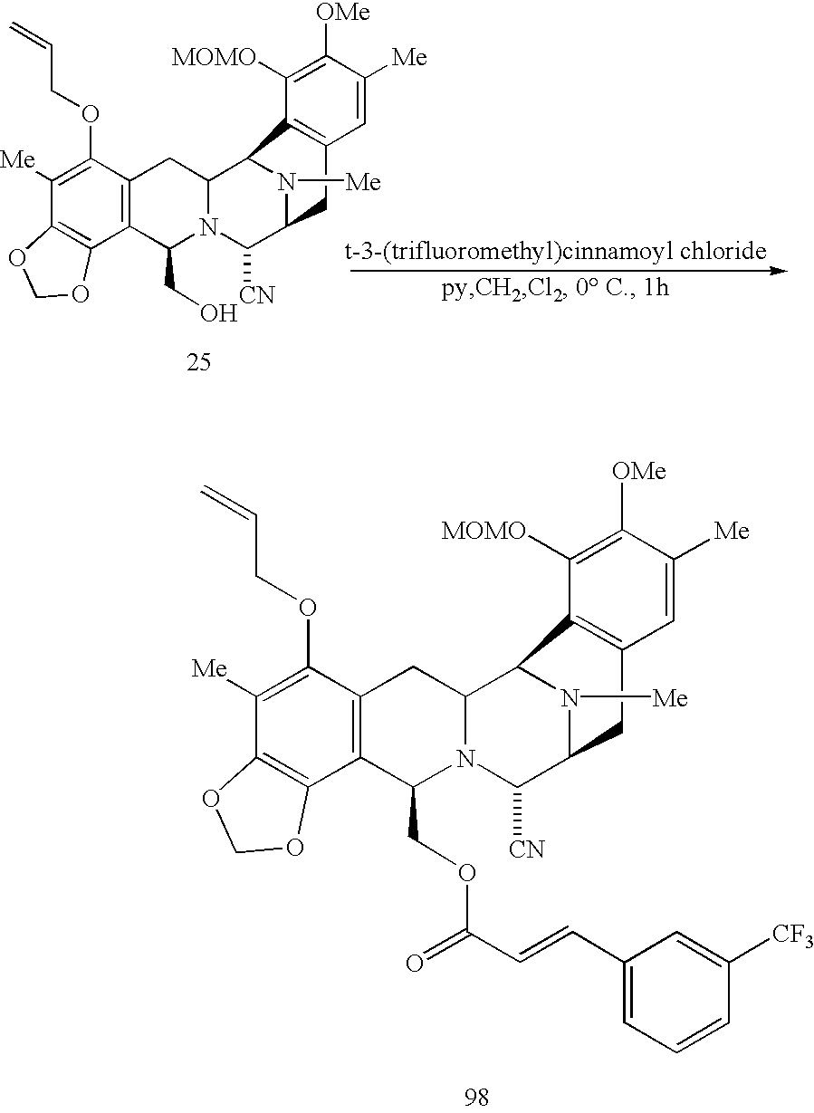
C1([Me])=C(OCC=C)C2=C(C3=C1OCO3)C(COC(=O)C=CC1=CC=CC([CF3])=C1)N1C(C3N([Me])C(C1[CN])CC1=C3C([MOMO])=C([OMe])C([Me])=C1)C2.C1([Me])=C(OCC=C)C2=C(C3=C1OCO3)C(CO)N1C(C3N([Me])C(C1[CN])CC1=C3C([MOMO])=C([OMe])C([Me])=C1)C2
